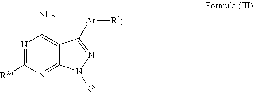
N1=C2C(=C(N)N=C1[R2a])C([Ar][R1])=NN2[R3]
